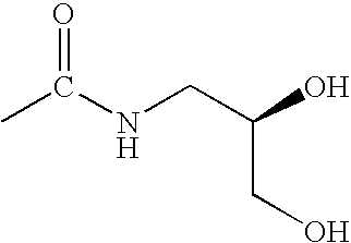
CC(NCC(O)CO)=O
